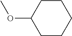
C1CCCCC1OC
